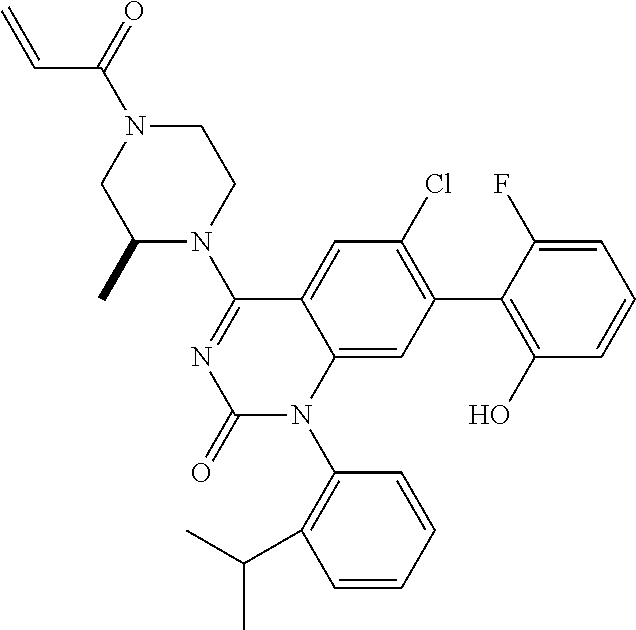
C1(Cl)=C(C2=C(O)C=CC=C2F)C=C2C(=C1)C(N1CCN(C(=O)C=C)CC1C)=NC(=O)N2C1=C(C(C)C)C=CC=C1
